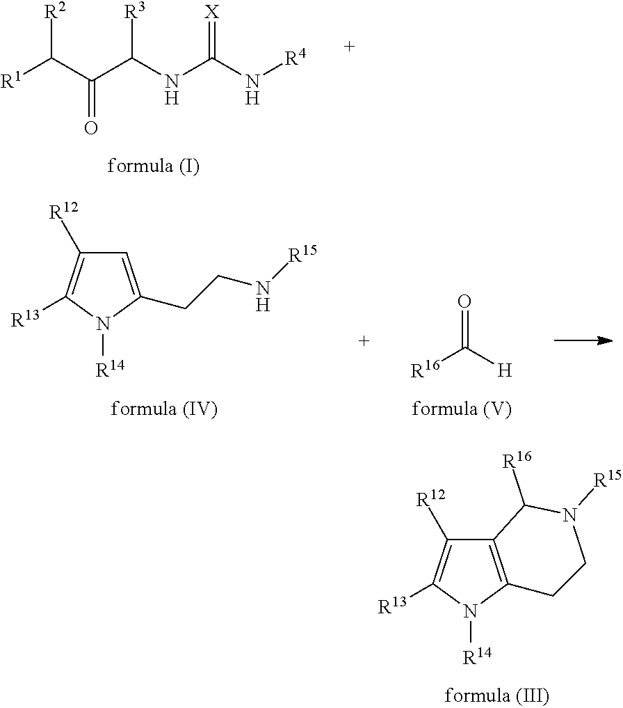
[R1]C(C(C(NC(N[R4])=[X])[R3])=O)[R2].C1=C(CCN[R15])N([R14])C([R13])=C1[R12].[R16]C([H])=O.C12=C(N([R14])C([R13])=C1[R12])CCN([R15])C2[R16]
